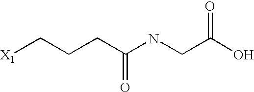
[X1]CCCC(NCC(O)=O)=O
